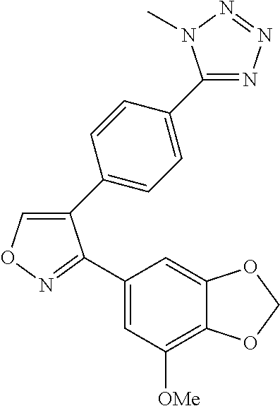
C1(C2=CC=C(C3=NN=NN3C)C=C2)=CON=C1C1=CC([OMe])=C2C(=C1)OCO2
